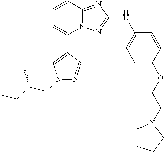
C1=CC2=NC(NC3=CC=C(OCCN4CCCC4)C=C3)=NN2C(C2=CN(CC(CC)C)N=C2)=C1
